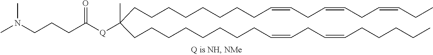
C(CCCCCCCCC(CCCCCCCCC=CCC=CCCCCC)([Q]C(CCCN(C)C)=O)C)=CCC=CCC=CCC
